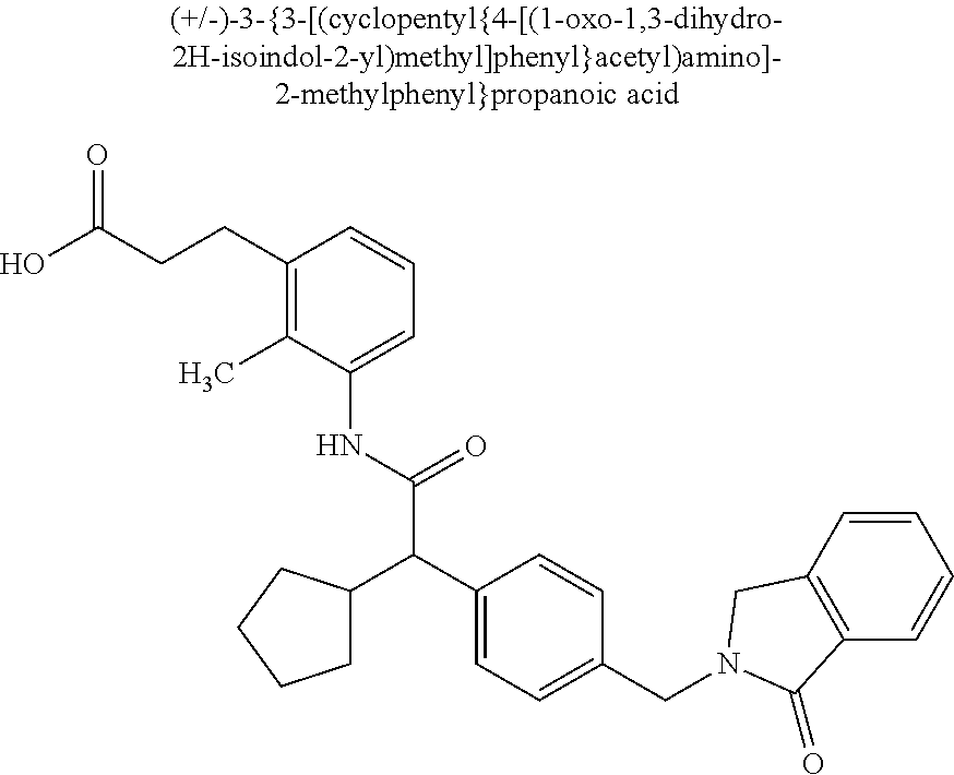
OC(CCC1=C(C)C(NC(C(C2=CC=C(CN3CC4=C(C=CC=C4)C3=O)C=C2)C2CCCC2)=O)=CC=C1)=O
